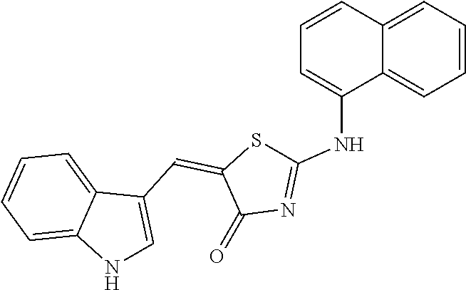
C1=CC=C2C(=C1)C(C=C1SC(NC3=CC=CC4=CC=CC=C43)=NC1=O)=CN2
